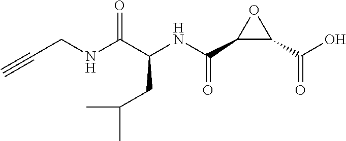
C(CNC(C(NC(C1C(C(O)=O)O1)=O)CC(C)C)=O)#C
